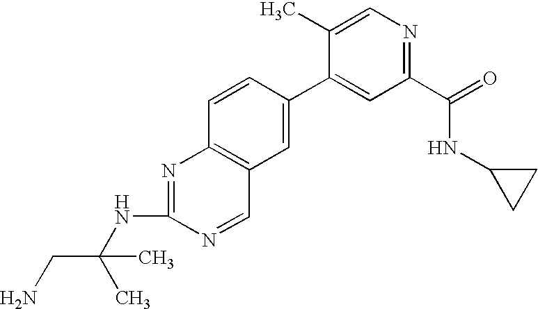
C1(C(=O)NC2CC2)=NC=C(C)C(C2=CC3=C(C=C2)N=C(NC(CN)(C)C)N=C3)=C1
